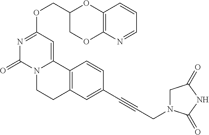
C(OC1=NC(=O)N2C(=C1)C1=C(CC2)C=C(C#CCN2CC(=O)NC2=O)C=C1)C1COC2=C(O1)C=CC=N2
